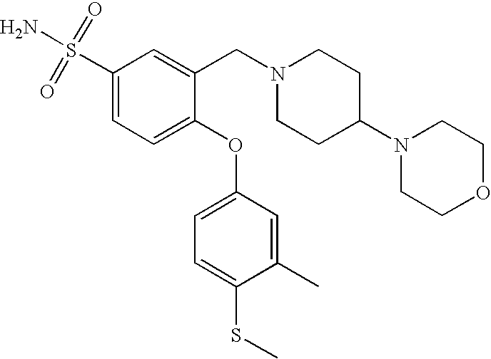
C1(S(=O)(=O)N)=CC=C(OC2=CC=C(SC)C(C)=C2)C(CN2CCC(N3CCOCC3)CC2)=C1
